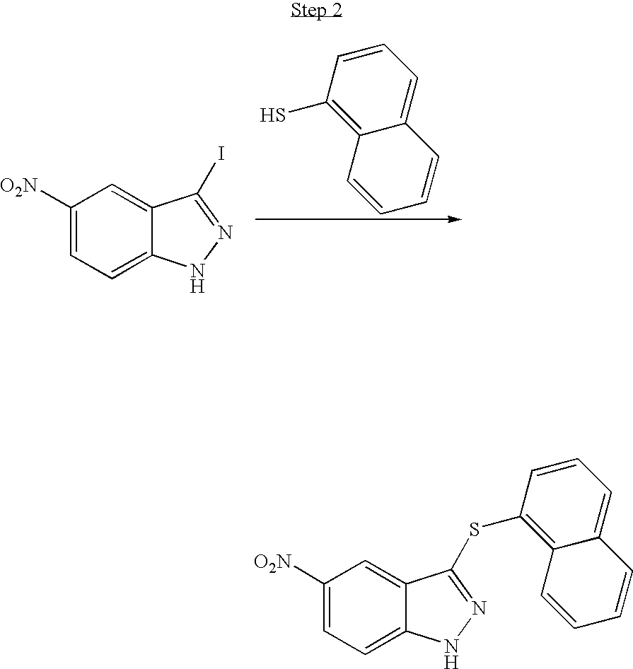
C1([O2N])=CC=C2C(=C1)C(I)=NN2.C12=C(S)C=CC=C1C=CC=C2.C1([O2N])=CC=C2C(=C1)C(SC1=C3C(=CC=C1)C=CC=C3)=NN2
